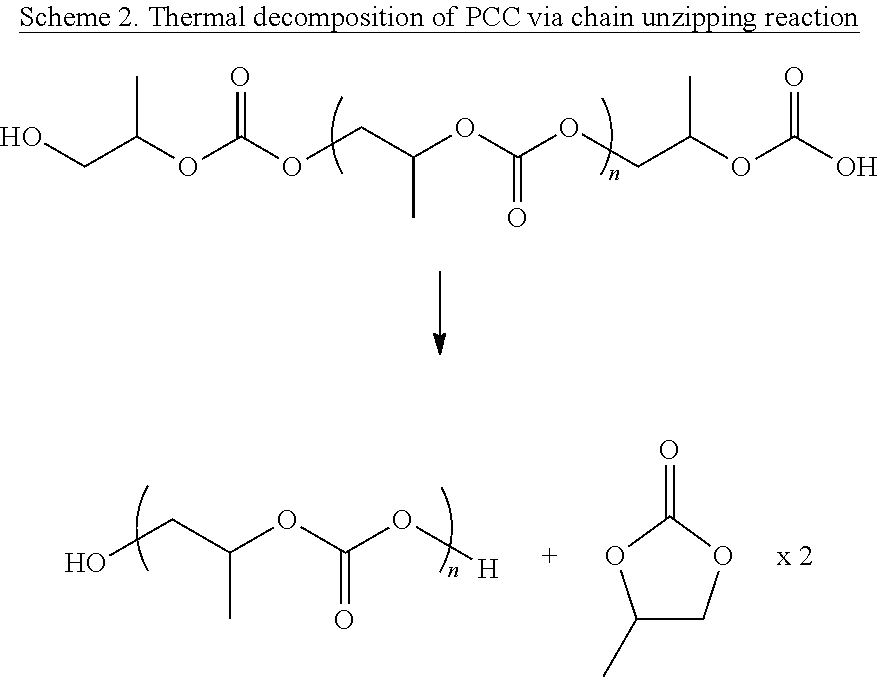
C(OCC(OC(OCC(OC(O)=O)C)=O)C)(=O)OC(C)CO.C(OC(O[H])=O)(CO)C.C1(C)COC(=O)O1
